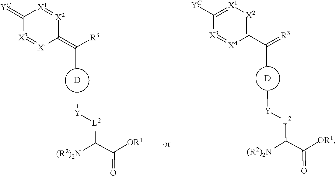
[D].CC(C1=[X2][X1]=C([YC])[X3]=[X4]1)=[R3].C[Y][L2]C(C([OR1])=O)[(R2)2N].[D].CC(=C1[X2]=[X1]C(=[YC])[X3]=[X4]1)[R3].C[Y][L2]C(C([OR1])=O)[(R2)2N]
